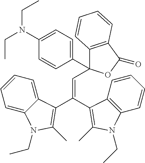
C12=C(C(=O)OC1(C1=CC=C(N(CC)CC)C=C1)C=C(C1=C(C)N(CC)C3=CC=CC=C31)C1=C(C)N(CC)C3=C1C=CC=C3)C=CC=C2
